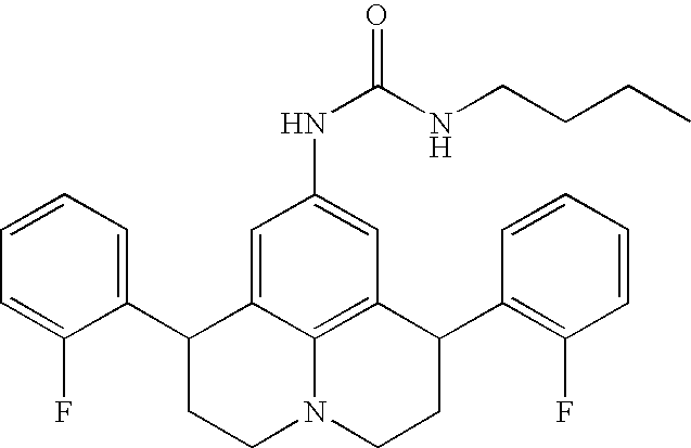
C1=CC=C(C2CCN3C4=C(C(C5=C(F)C=CC=C5)CC3)C=C(NC(=O)NCCCC)C=C24)C(F)=C1
